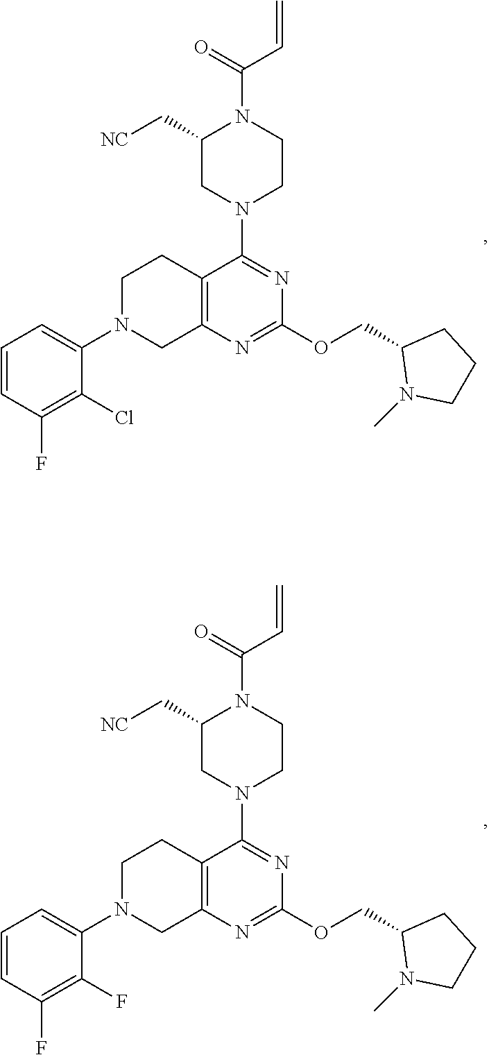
C12=C(N=C(OCC3N(C)CCC3)N=C1N1CCN(C(=O)C=C)C(C[NC])C1)CN(C1=CC=CC(F)=C1Cl)CC2.C12=C(N=C(OCC3N(C)CCC3)N=C1N1CCN(C(=O)C=C)C(C[NC])C1)CN(C1=CC=CC(F)=C1F)CC2
